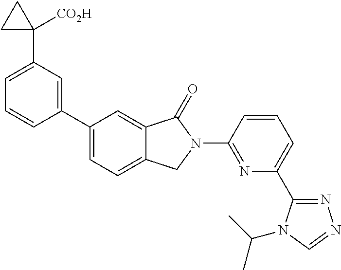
C1=C(C2([CO2H])CC2)C=C(C2=CC=C3C(=C2)C(=O)N(C2=NC(C4=NN=CN4C(C)C)=CC=C2)C3)C=C1
